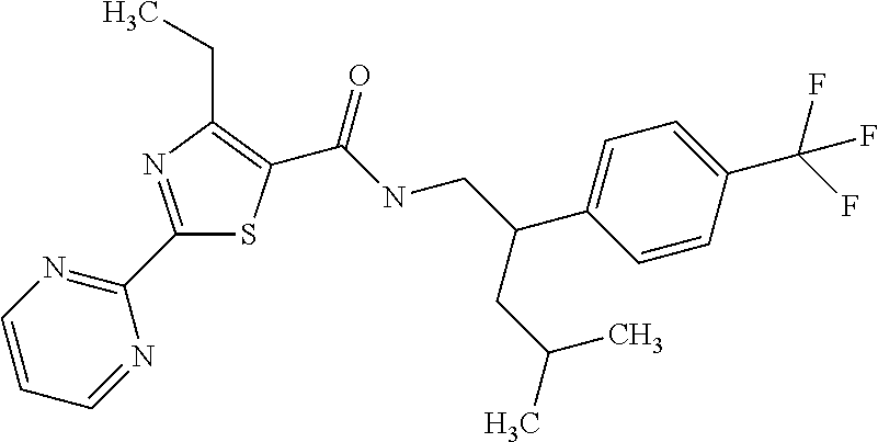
C1(C2=NC=CC=N2)=NC(CC)=C(C(NCC(C2=CC=C(C(F)(F)F)C=C2)CC(C)C)=O)S1
